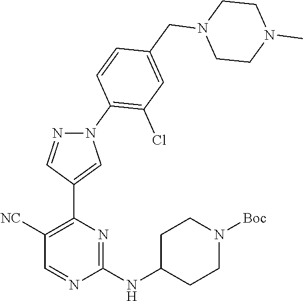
N(C1=NC(C2=CN(C3=C(Cl)C=C(CN4CCN(C)CC4)C=C3)N=C2)=C([NC])C=N1)C1CCN([Boc])CC1
